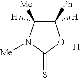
C1([Ph])([H])C([Me])([H])N([Me])C(=S)O1
